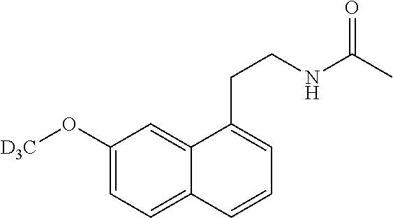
C1(O[D3C])=CC=C2C(=C1)C(CCNC(C)=O)=CC=C2
